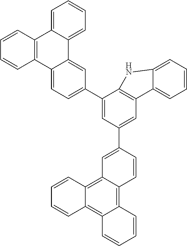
C1(C2=CC(C3=CC4=C5C(=C6C(=C4C=C3)C=CC=C6)C=CC=C5)=CC3=C2NC2=CC=CC=C32)=CC=C2C(=C1)C1=CC=CC=C1C1=C2C=CC=C1
